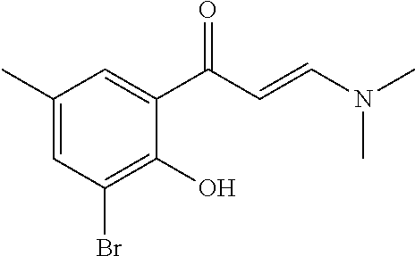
C1(C)=CC(Br)=C(O)C(C(C=CN(C)C)=O)=C1
